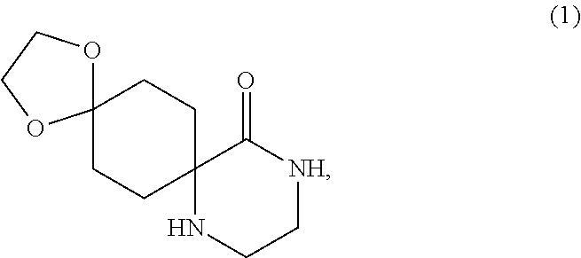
C12(NCC[NH]C1=O)CCC1(CC2)OCCO1
